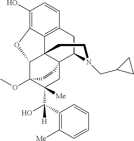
C1(O)=C2C3=C(C=C1)CC1C45C3(C(C(OC)(C(C(O)(C3=C([Me])C=CC=C3)[H])([Me])C4)C=C5)O2)CCN1CC1CC1
